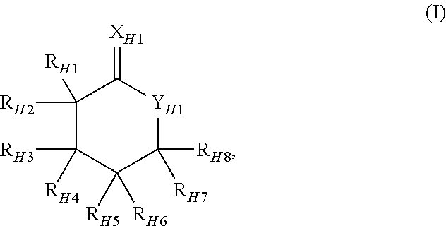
C1([RH2])([RH1])C([RH3])([RH4])C([RH6])([RH5])C([RH8])([RH7])[Y]C1=[XH1]
